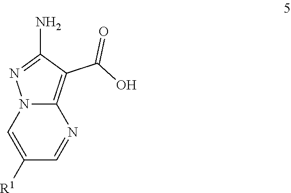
N12C(=C(C(O)=O)C(N)=N1)N=CC([R1])=C2
